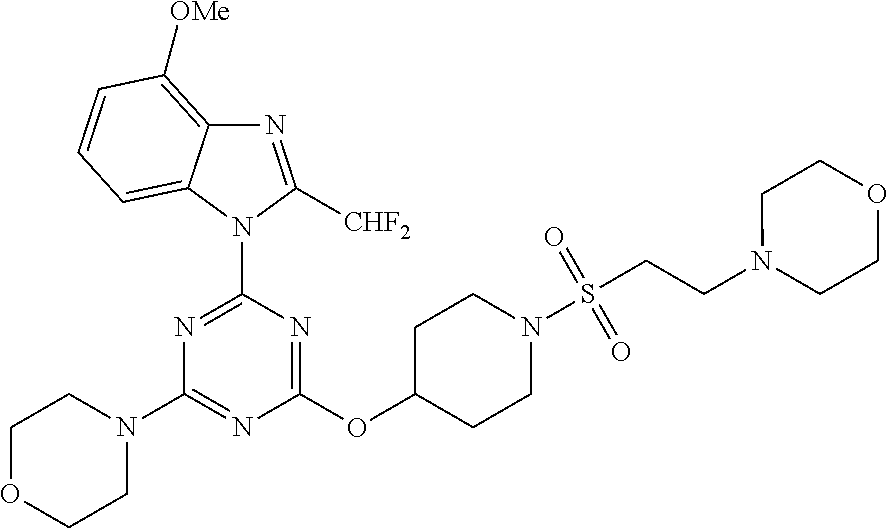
N1=C([CHF2])N(C2=NC(N3CCOCC3)=NC(OC3CCN(S(CCN4CCOCC4)(=O)=O)CC3)=N2)C2=CC=CC([OMe])=C12
